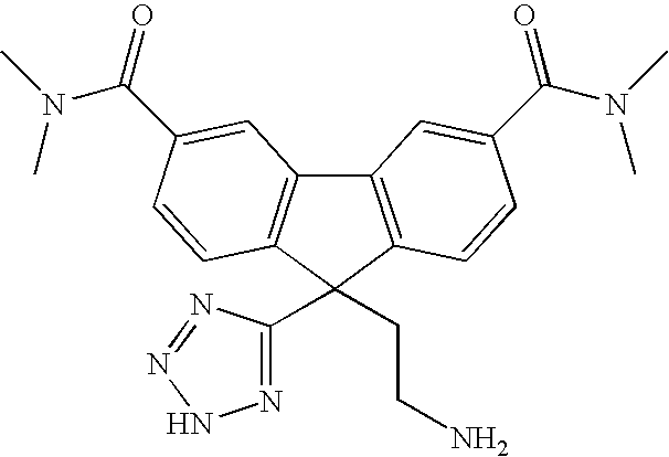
C12=C(C(CCN)(C3=NNN=N3)C3=C1C=C(C(=O)N(C)C)C=C3)C=CC(C(N(C)C)=O)=C2
